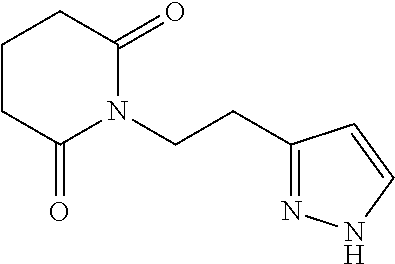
C(CN1C(=O)CCCC1=O)C1=NNC=C1
